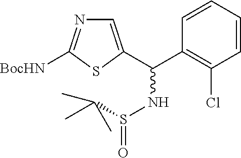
C1=C(C(C2=C(Cl)C=CC=C2)NS(=O)C(C)(C)C)SC([BocHN])=N1
